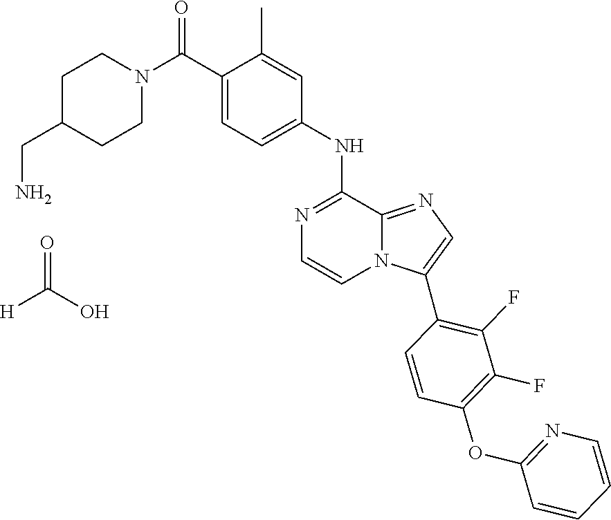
C1N(C(C2=CC=C(NC3=NC=CN4C3=NC=C4C3=C(F)C(F)=C(OC4=NC=CC=C4)C=C3)C=C2C)=O)CCC(CN)C1.[H]C(O)=O
